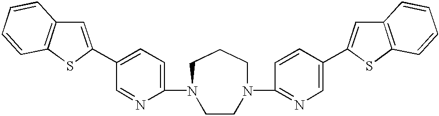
C1(C2=CC3=C(S2)C=CC=C3)=CC=C(N2CCCN(C3=NC=C(C4=CC5=C(S4)C=CC=C5)C=C3)CC2)N=C1
